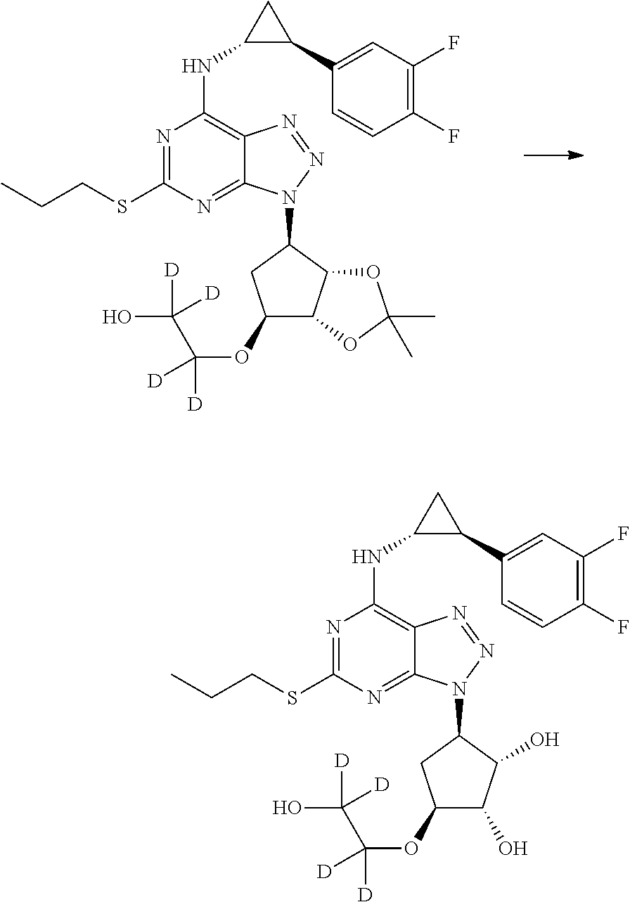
C1(OC(C(O)([D])[D])([D])[D])C2C(OC(C)(C)O2)C(N2C3=NC(SCCC)=NC(NC4C(C5=CC(F)=C(F)C=C5)C4)=C3N=N2)C1.C1(OC(C(O)([D])[D])([D])[D])C(O)C(O)C(N2C3=NC(SCCC)=NC(NC4C(C5=CC(F)=C(F)C=C5)C4)=C3N=N2)C1
